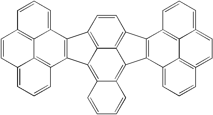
C1=CC2=C3C(=C4C(=C5C3=C1C1=C5C3=CC=CC5=C3C3=C1C=CC=C3=CC=5)C=CC=C4)C1=C2C2=CC=CC3=C2C2=C1C=CC=C2C=C3
